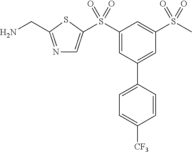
N1=C(CN)SC(S(C2=CC(C3=CC=C([CF3])C=C3)=CC(S(C)(=O)=O)=C2)(=O)=O)=C1
